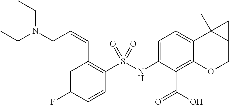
C1=C(NS(C2=C(C=CCN(CC)CC)C=C(F)C=C2)(=O)=O)C(C(O)=O)=C2C(=C1)C1(C)C(CO2)C1
